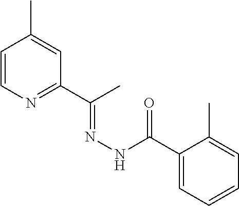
C1=CN=C(C(C)=NNC(=O)C2=CC=CC=C2C)C=C1C
